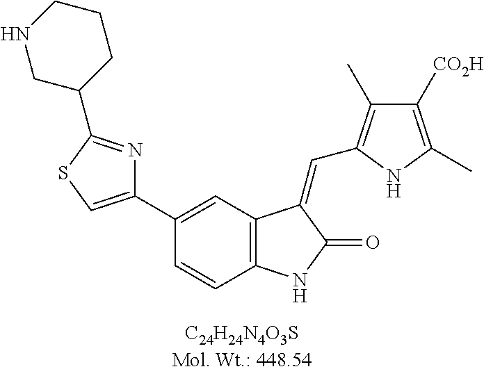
C1(C2=CSC(C3CCCNC3)=N2)=CC2=C(C=C1)NC(=O)C2=CC1=C(C)C([CO2H])=C(C)N1
